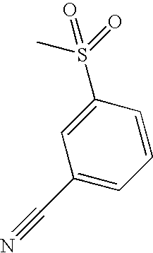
C1=CC(S(=O)(C)=O)=CC(C#N)=C1
